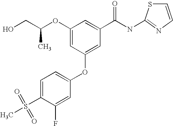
C1(OC(C)CO)=CC(OC2=CC=C(S(C)(=O)=O)C(F)=C2)=CC(C(NC2=NC=CS2)=O)=C1
